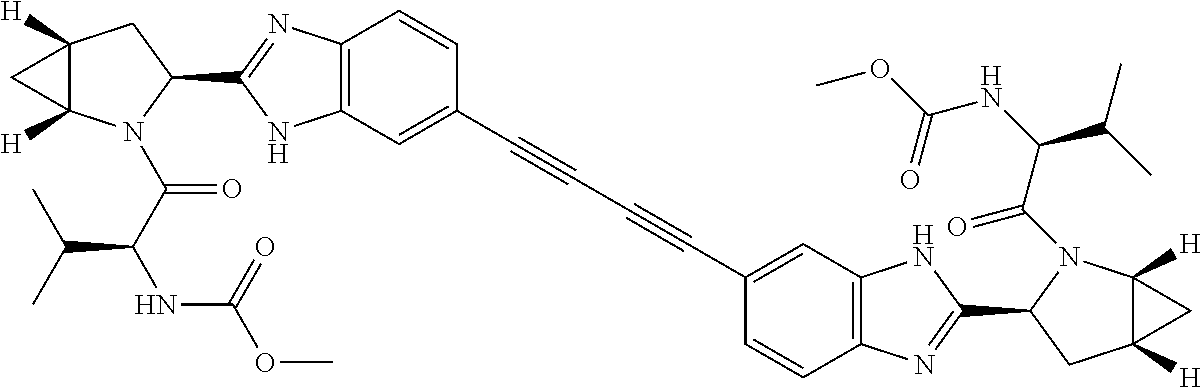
C12([H])C([H])(N(C(C(NC(OC)=O)C(C)C)=O)C(C3=NC4=C(N3)C=C(C#CC#CC3=CC5=C(C=C3)N=C(C3CC6([H])C([H])(N3C(C(NC(OC)=O)C(C)C)=O)C6)N5)C=C4)C1)C2
